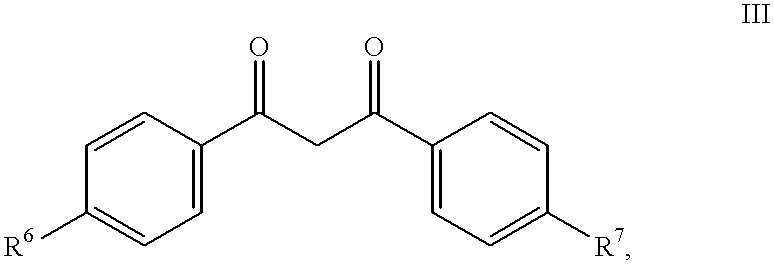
C1=CC([R6])=CC=C1C(CC(C1=CC=C([R7])C=C1)=O)=O
